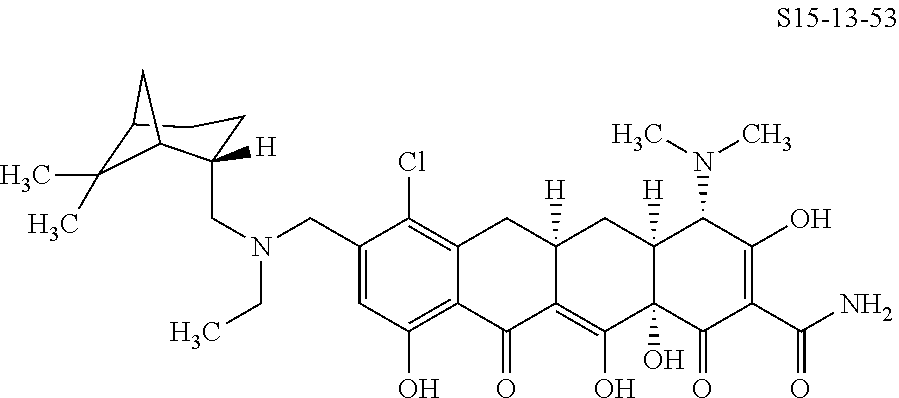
C1=C(CN(CC2([H])CCC3C(C)(C)C2C3)CC)C(Cl)=C2C(=C1O)C(=O)C1=C(O)C3(O)C([H])(CC1([H])C2)C(N(C)C)C(O)=C(C(N)=O)C3=O
